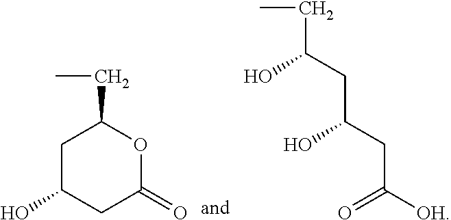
C1C(O)CC(=O)OC1CC.C(C(CC(CC([OH])=O)O)O)C
